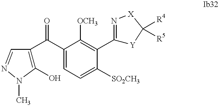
C1(O)=C(C(C2=CC=C([SO2CH3])C(C3=N[X]C([R4])([R5])[Y]3)=C2[OCH3])=O)C=NN1C
